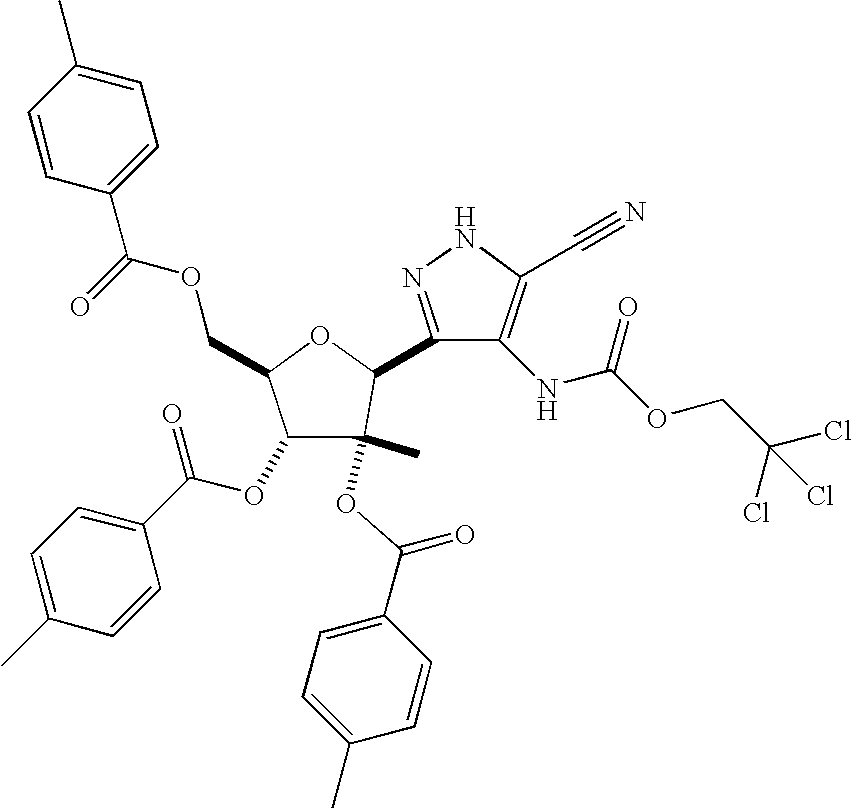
C1(OC(C2=CC=C(C)C=C2)=O)C(C)(OC(C2=CC=C(C)C=C2)=O)C(C2=NNC(C#N)=C2NC(OCC(Cl)(Cl)Cl)=O)OC1COC(C1=CC=C(C)C=C1)=O
